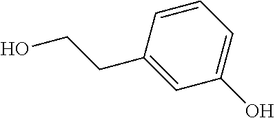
C1(O)=CC=CC(CCO)=C1
